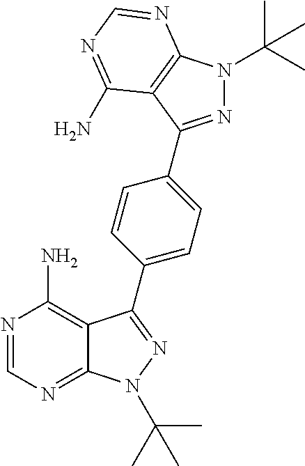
C12=NC=NC(N)=C1C(C1=CC=C(C3=NN(C(C)(C)C)C4=C3C(N)=NC=N4)C=C1)=NN2C(C)(C)C
